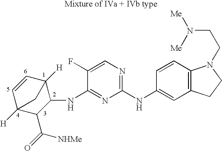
C1=CC2([H])C(NC3=NC(NC4=CC5=C(C=C4)N(CCN([Me])[Me])CC5)=NC=C3F)C(C(=O)[NHMe])C1([H])C2
